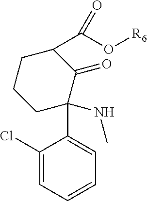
C1(Cl)=CC=CC=C1C1(NC)CCCC(C(O[R6])=O)C1=O
